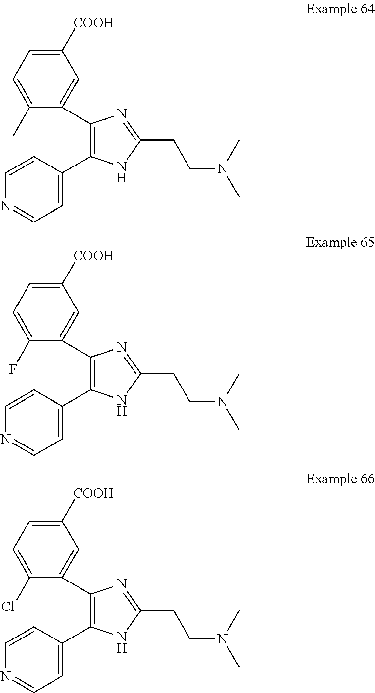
C1(C2=C(C3=CC=NC=C3)NC(CCN(C)C)=N2)=CC([COOH])=CC=C1C.C1(C2=C(C3=CC=NC=C3)NC(CCN(C)C)=N2)=CC([COOH])=CC=C1F.C1(C2=C(C3=CC=NC=C3)NC(CCN(C)C)=N2)=CC([COOH])=CC=C1Cl
